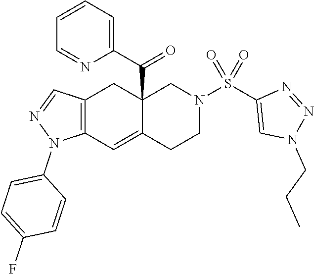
C12=C(C=C3C(C(C4=CC=CC=N4)=O)(C1)CN(S(C1=CN(CCC)N=N1)(=O)=O)CC3)N(C1=CC=C(F)C=C1)N=C2
